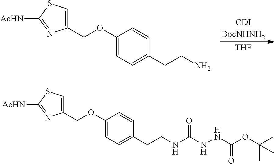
[CDIBocNHNH2].[THF].C1(COC2=CC=C(CCN)C=C2)=CSC([AcHN])=N1.C1(COC2=CC=C(CCNC(NNC(OC(C)(C)C)=O)=O)C=C2)=CSC([AcHN])=N1
